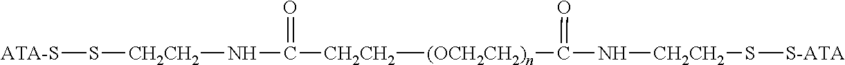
[(OCH2CH2)n]([CH2CH2]C(N[CH2CH2]S[ATA-S])=O)C(N[CH2CH2]S[S-ATA])=O
